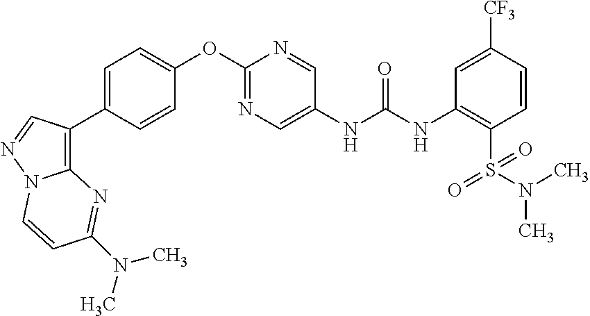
C1=CC([CF3])=CC(NC(NC2=CN=C(OC3=CC=C(C4=C5N(N=C4)C=CC(N(C)C)=N5)C=C3)N=C2)=O)=C1S(=O)(=O)N(C)C
